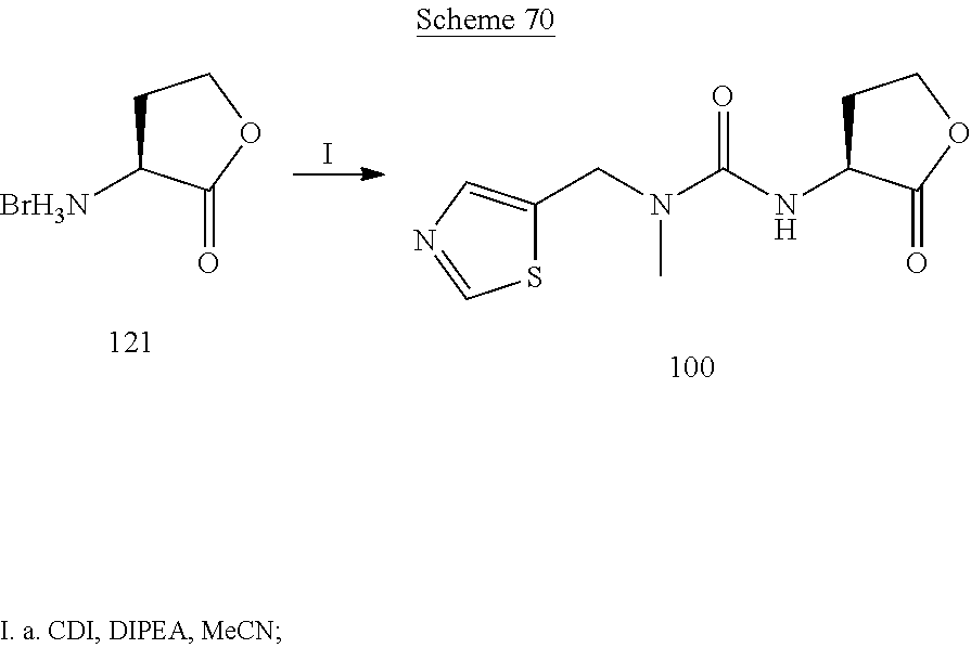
I.C1(CN(C)C(NC2CCOC2=O)=O)=CN=CS1.C1C([BrH3N])C(=O)OC1
